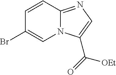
C1(Br)=CN2C(=NC=C2C(=O)[OEt])C=C1
